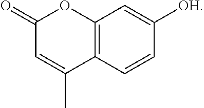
C12=C(C=CC([OH])=C1)C(C)=CC(=O)O2
